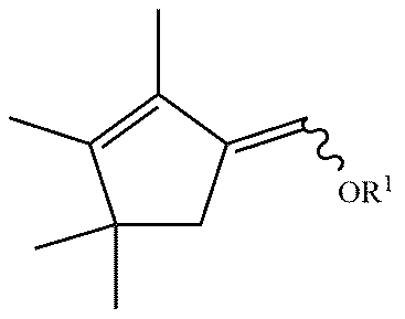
CC1=C(C)C(C)(C)CC1=C[OR1]
